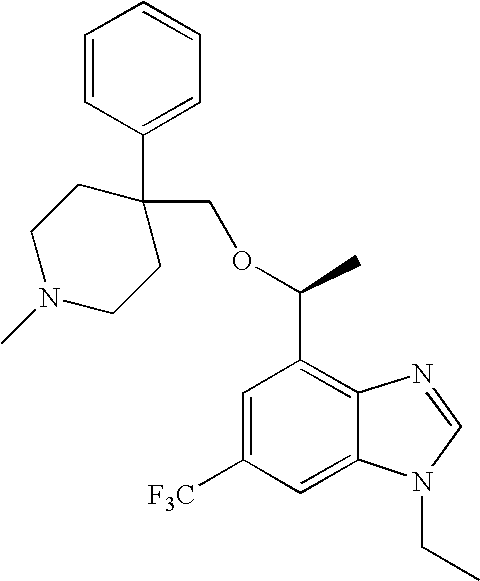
C1=CC(C2(COC(C3=C4C(=CC([F3C])=C3)N(CC)C=N4)C)CCN(C)CC2)=CC=C1
